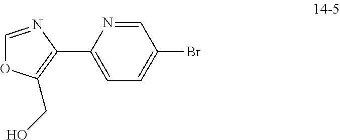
C1=NC(C2=C(CO)OC=N2)=CC=C1Br
